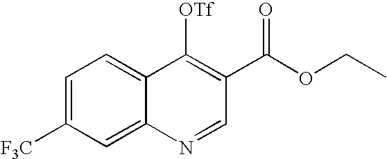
C1=C([F3C])C=C2C(=C1)C([OTf])=C(C(=O)OCC)C=N2
